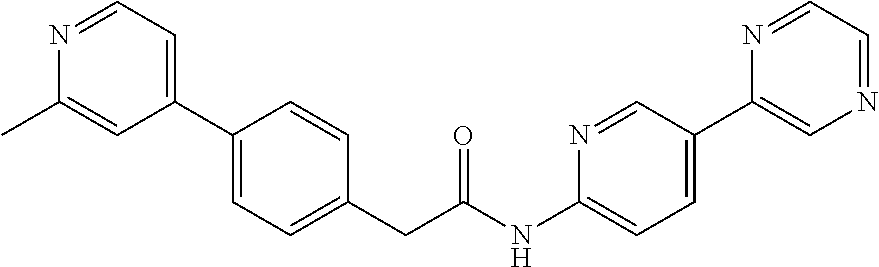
C1(C2=CC=C(CC(NC3=CC=C(C4=CN=CC=N4)C=N3)=O)C=C2)=CC=NC(C)=C1
